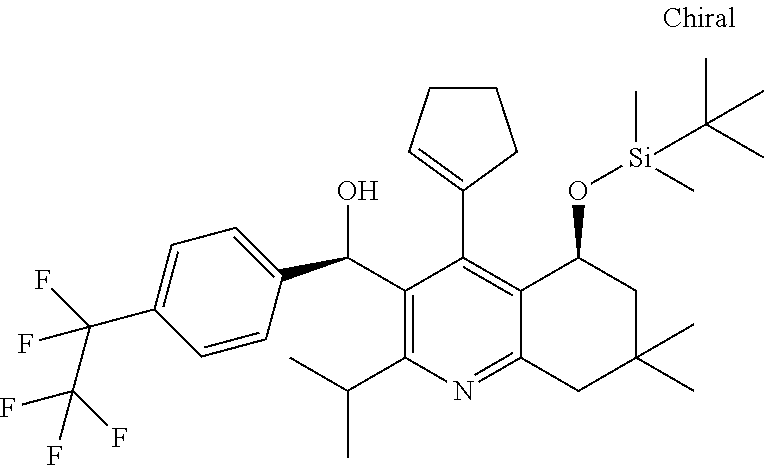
C1(C(O)C2=CC=C(C(F)(C(F)(F)F)F)C=C2)=C(C(C)C)N=C2C(=C1C1=CCCC1)C(O[Si](C)(C)C(C)(C)C)CC(C)(C)C2
